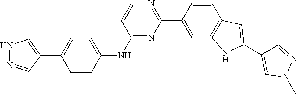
N1=C(NC2=CC=C(C3=CNN=C3)C=C2)C=CN=C1C1=CC2=C(C=C1)C=C(C1=CN(C)N=C1)N2
